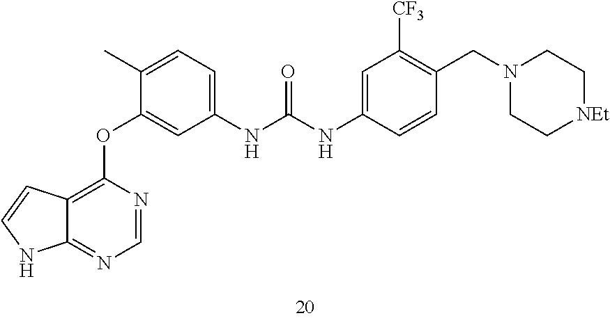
C12=C(OC3=CC(NC(NC4=CC([CF3])=C(CN5CC[NEt]CC5)C=C4)=O)=CC=C3C)N=CN=C1NC=C2
